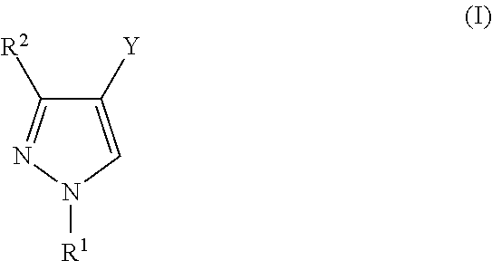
C1([Y])=CN([R1])N=C1[R2]
